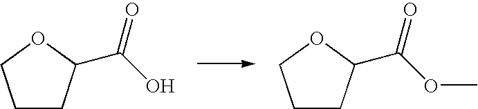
C1CC(C(=O)O)OC1.C1CC(C(=O)OC)OC1
